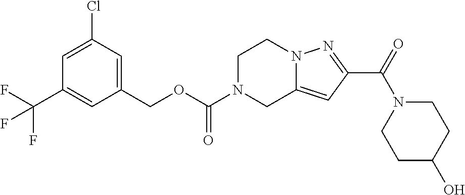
C1(COC(=O)N2CC3=CC(C(=O)N4CCC(O)CC4)=NN3CC2)=CC(Cl)=CC(C(F)(F)F)=C1
